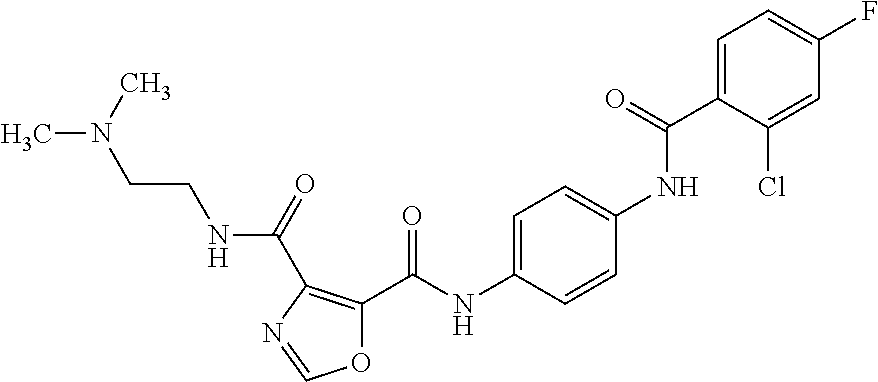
C1=C(C(NC2=CC=C(NC(C3=C(C(=O)NCCN(C)C)N=CO3)=O)C=C2)=O)C(Cl)=CC(F)=C1
